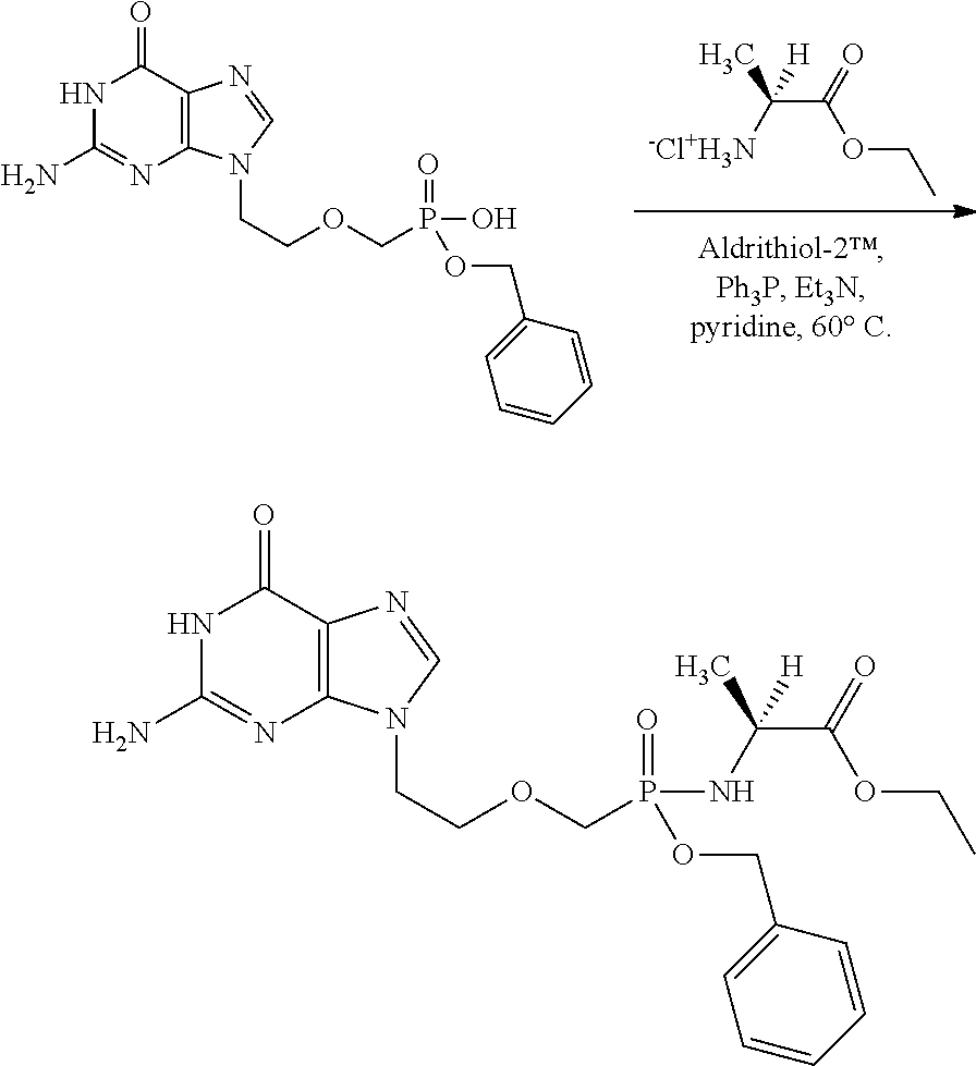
[-Cl+H3N]C(C(OCC)=O)(C)[H].C1(N)=NC2=C(C(=O)N1)N=CN2CCOCP(=O)(O)OCC1=CC=CC=C1.C1(N)=NC2=C(C(=O)N1)N=CN2CCOCP(=O)(OCC1=CC=CC=C1)NC(C(OCC)=O)(C)[H]
